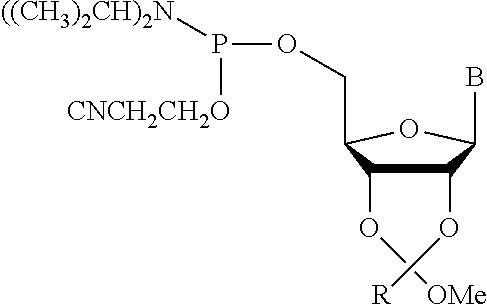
O(P([CNCH2CH2O])[((CH3)2CH)2N])CC1C(O[OMe])C(O[R])C(B)O1
